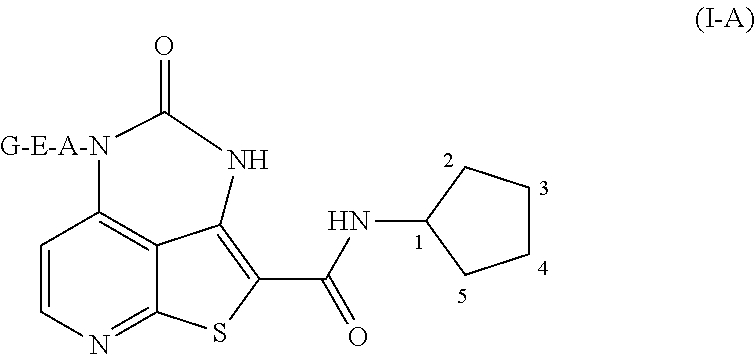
C1=CN=C2C3=C1[G-E-A-N]C(=O)NC3=C(C(=O)NC1CCCC1)S2
